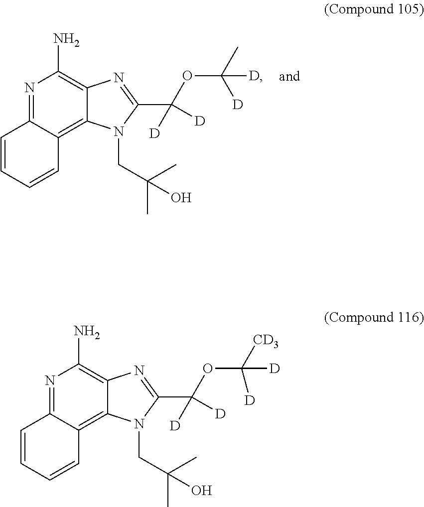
N1=C2C(=C3C(=C1N)N=C(C([D])([D])OC(C)([D])[D])N3CC(C)(C)O)C=CC=C2.N1=C2C(=C3C(=C1N)N=C(C([D])([D])OC([CD3])([D])[D])N3CC(C)(C)O)C=CC=C2
